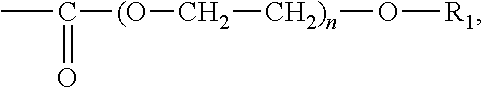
C([(O]C[CH2)n]O[R1])(C)=O
